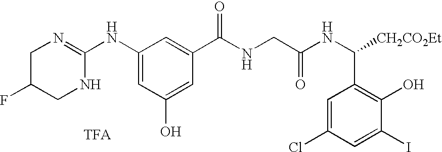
C1(NC2=NCC(F)CN2)=CC(O)=CC(C(=O)NCC(NC(C2=C(O)C(I)=CC(Cl)=C2)[CH2CO2Et])=O)=C1
